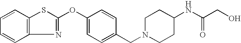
C1=CC2=C(C=C1)N=C(OC1=CC=C(CN3CCC(NC(=O)CO)CC3)C=C1)S2
